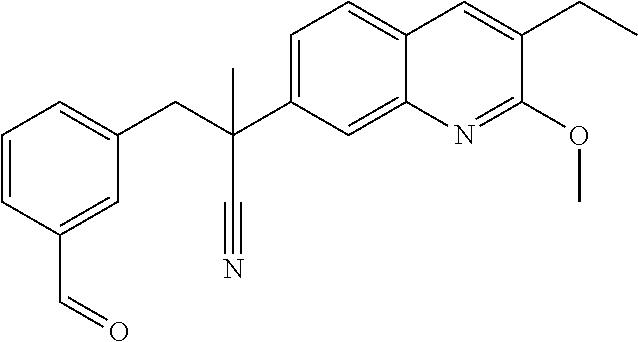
C1=CC(C=O)=CC(CC(C)(C2=CC=C3C(=C2)N=C(OC)C(CC)=C3)C#N)=C1
